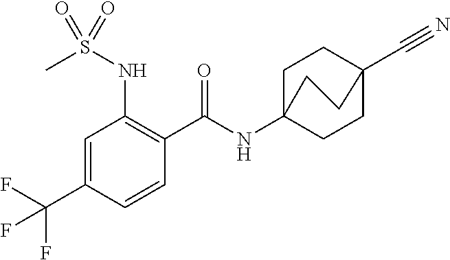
C1=C(C(F)(F)F)C=CC(C(=O)NC23CCC(C#N)(CC2)CC3)=C1NS(C)(=O)=O
